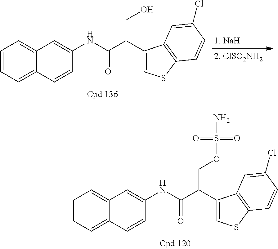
C1=CC=C2C(=C1)C=C(NC(C(C1=CSC3=C1C=C(Cl)C=C3)CO)=O)C=C2.C1=CC=C2C(=C1)C=C(NC(C(C1=CSC3=C1C=C(Cl)C=C3)COS(=O)(=O)N)=O)C=C2
